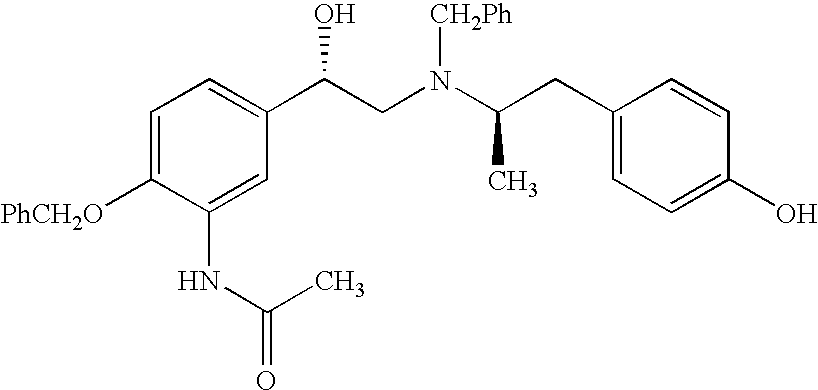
C1=C([PhCH2O])C(NC(=O)C)=CC(C(CN(C(CC2=CC=C(O)C=C2)C)[CH2Ph])O)=C1
